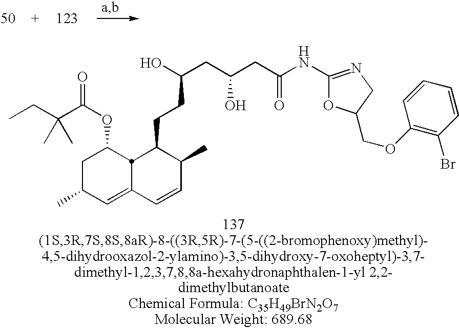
C1C(C)C=C2C=CC(C)C(CCC(CC(CC(NC3=NCC(COC4=C(Br)C=CC=C4)O3)=O)O)O)C2C1OC(=O)C(CC)(C)C
